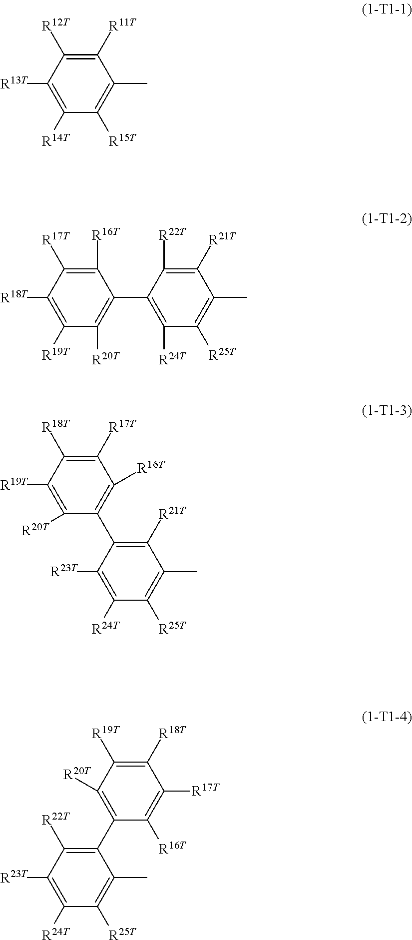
C1([R14T])=C([R13T])C([R12T])=C([R11T])C(C)=C1[R15T].C1([R19T])=C([R18T])C([R17T])=C([R16T])C(C2=C([R24T])C([R25T])=C(C)C([R21T])=C2[R22T])=C1[R20T].C1([R20T])=C([R19T])C([R18T])=C([R17T])C([R16T])=C1C1=C([R21T])C(C)=C([R25T])C([R24T])=C1[R23T].C1([R16T])=C([R17T])C([R18T])=C([R19T])C([R20T])=C1C1=C([R22T])C([R23T])=C([R24T])C([R25T])=C1C
